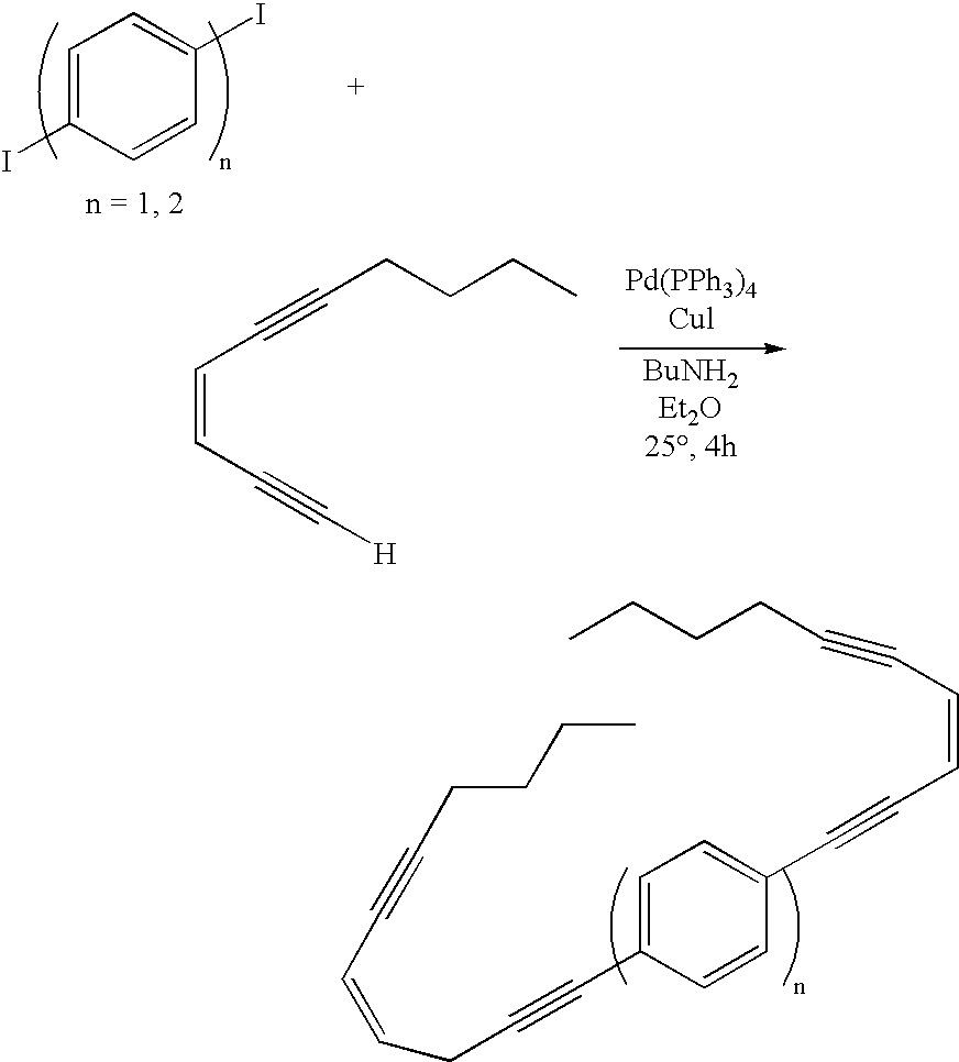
[Pd(PPh3)4Cul].C(C=CC#C[H])#CCCCC.C1(I)=CC=C(I)C=C1.C1(C#CC=CC#CCCCC)=CC=C(C#CCC=CC#CCCCC)C=C1
